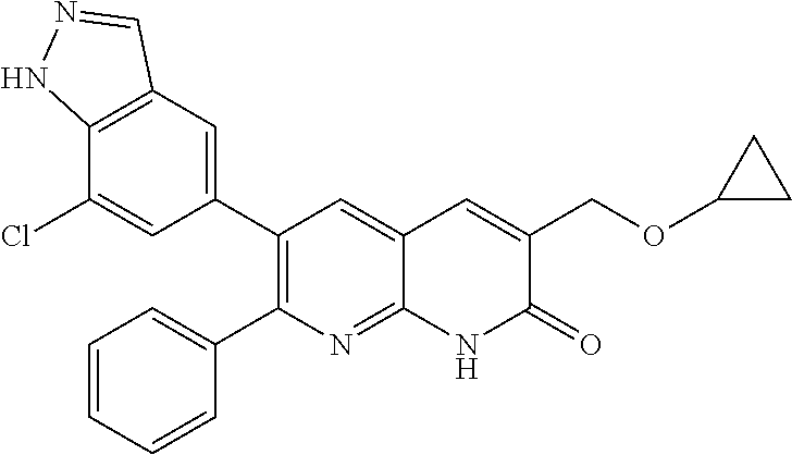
C12=C(C=C(C3=C(C4=CC=CC=C4)N=C4C(=C3)C=C(COC3CC3)C(=O)N4)C=C1Cl)C=NN2
